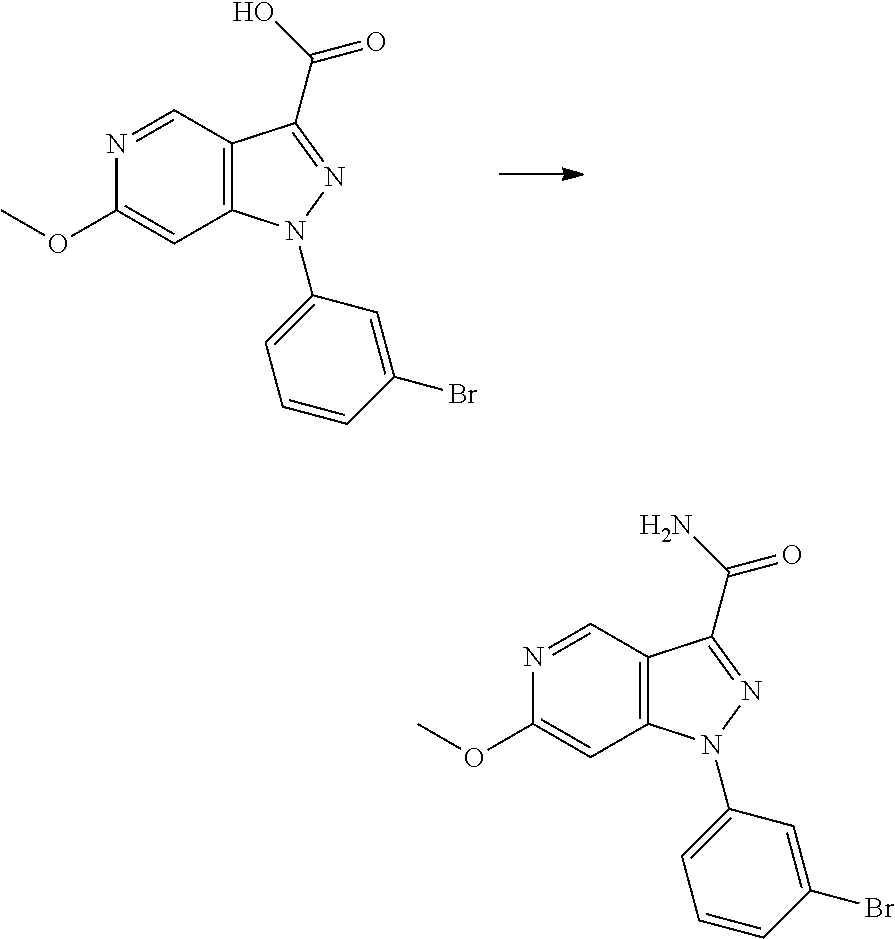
C12=C(C=NC(OC)=C1)C(C(O)=O)=NN2C1=CC=CC(Br)=C1.C12=C(C=NC(OC)=C1)C(C(=O)N)=NN2C1=CC=CC(Br)=C1
